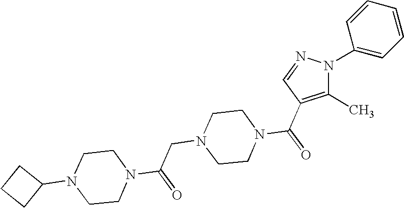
C1CN(C2CCC2)CCN1C(CN1CCN(C(=O)C2=C(C)N(C3=CC=CC=C3)N=C2)CC1)=O
